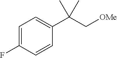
C1=C(F)C=CC(C(C[OMe])(C)C)=C1
